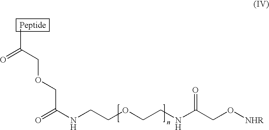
CC(COCC(NCCOCCNC(CO[NHR])=O)=O)=O
